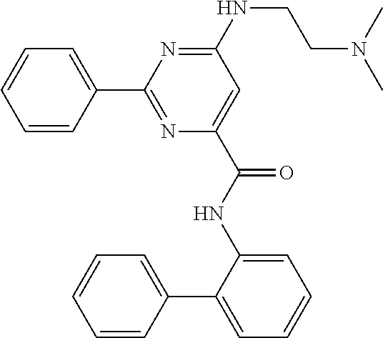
C1=CC(C2=NC(C(NC3=CC=CC=C3C3=CC=CC=C3)=O)=CC(NCCN(C)C)=N2)=CC=C1
